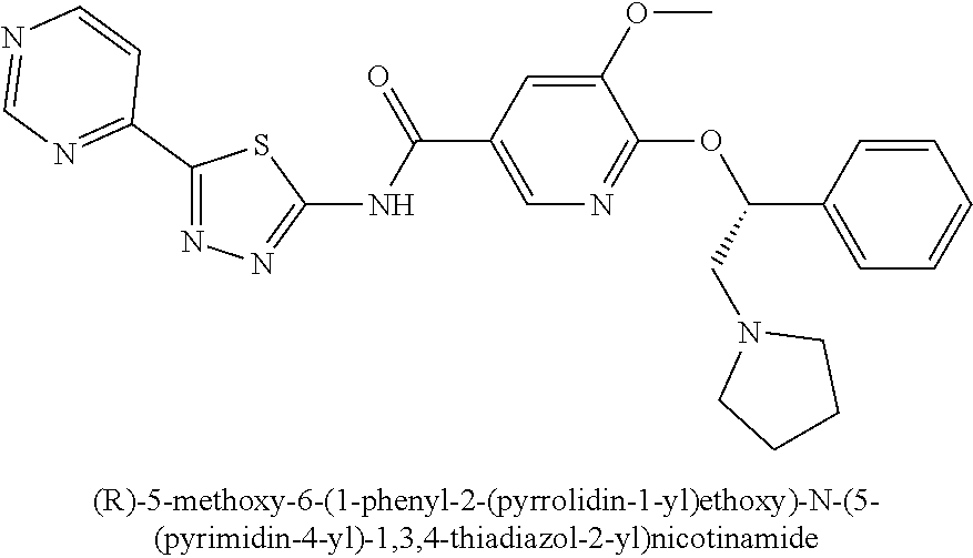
C1(C2=NC=NC=C2)=NN=C(NC(C2=CN=C(OC(C3=CC=CC=C3)CN3CCCC3)C(OC)=C2)=O)S1
